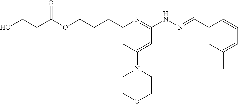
O(C(CCO)=O)CCCC1=CC(N2CCOCC2)=CC(NN=CC2=CC(C)=CC=C2)=N1
